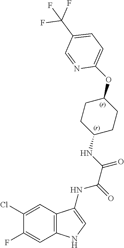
C12=C(C=C(F)C(Cl)=C1)NC=C2NC(=O)C(=O)NC1CCC(OC2=CC=C(C(F)(F)F)C=N2)CC1
